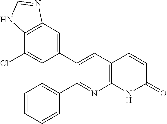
C12=C(C=C(C3=CC4=C(N=C3C3=CC=CC=C3)NC(=O)C=C4)C=C1Cl)N=CN2
